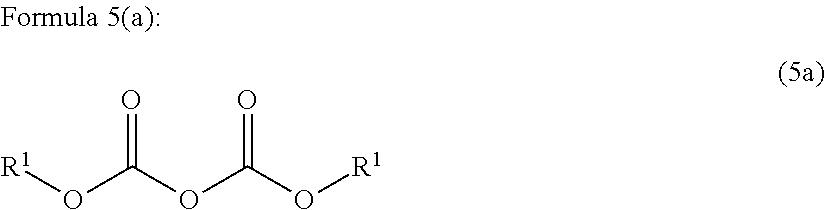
O(C(OC(O[R1])=O)=O)[R1]
